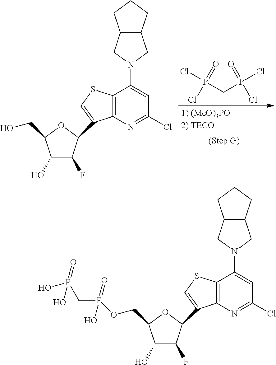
ClP(CP(Cl)(=O)Cl)(=O)Cl.C12=C(N=C(Cl)C=C1N1CC3C(C1)CCC3)C(C1C(F)C(O)C(CO)O1)=CS2.C12=C(N=C(Cl)C=C1N1CC3C(C1)CCC3)C(C1C(F)C(O)C(COP(CP(O)(O)=O)(O)=O)O1)=CS2
